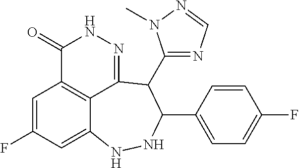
C1=C(F)C=C2C3=C1C(=O)NN=C3C(C1=NC=NN1C)C(C1=CC=C(F)C=C1)NN2
